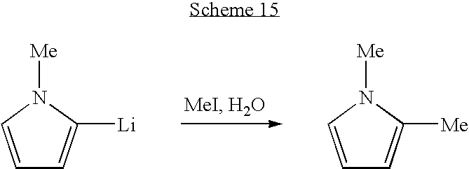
C1=CN([Me])C([Li])=C1.C1=CN([Me])C([Me])=C1
